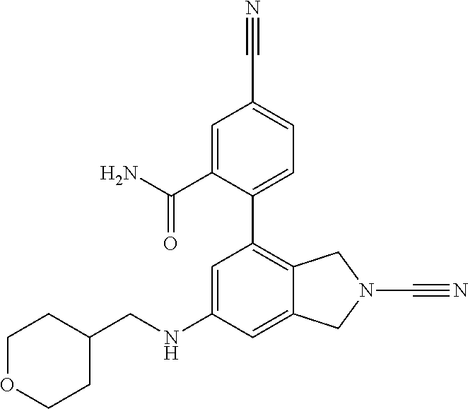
C1=C(NCC2CCOCC2)C=C2C(=C1C1=CC=C(C#N)C=C1C(N)=O)CN(C#N)C2
